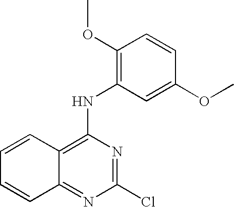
N(C1=C2C(=NC(Cl)=N1)C=CC=C2)C1=C(OC)C=CC(OC)=C1
